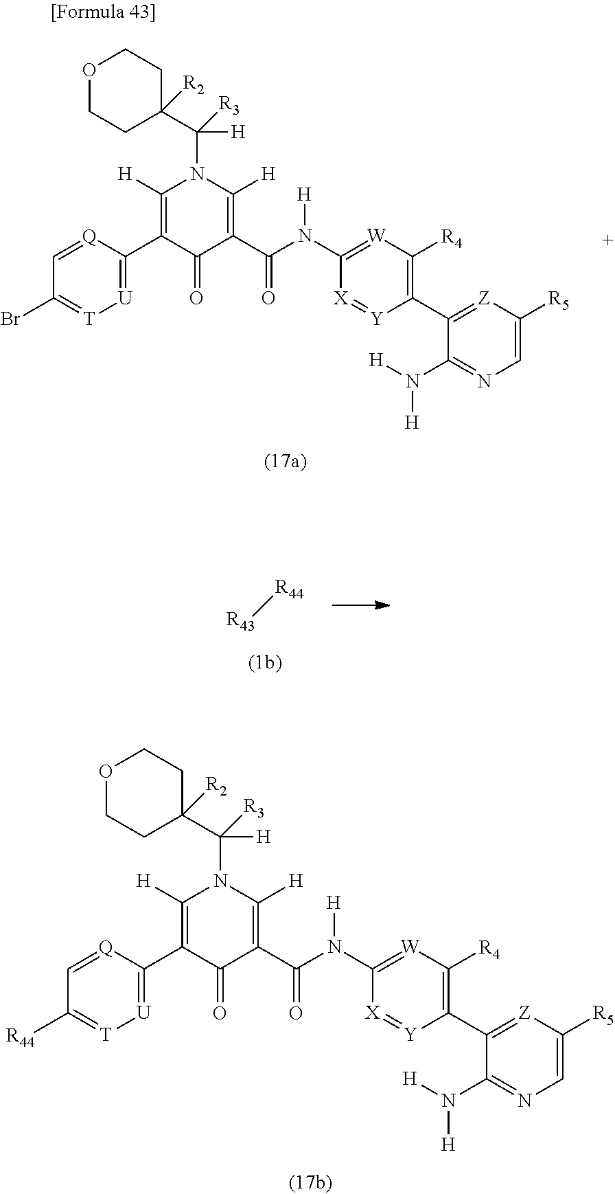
C1(N([H])[H])=NC=C([R5])[Z]=C1C1=C([R4])[W]=C(N(C(C2=C([H])N(C(C3([R2])CCOCC3)([R3])[H])C([H])=C(C3=[U][T]=C([R44])C=[Q]3)C2=O)=O)[H])[X]=[Y]1.C1(N([H])[H])=NC=C([R5])[Z]=C1C1=C([R4])[W]=C(N(C(C2=C([H])N(C(C3([R2])CCOCC3)([R3])[H])C([H])=C(C3=[U][T]=C(Br)C=[Q]3)C2=O)=O)[H])[X]=[Y]1.[R44][R43]
